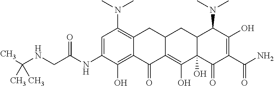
C1=C(NC(CNC(C)(C)C)=O)C(O)=C2C(=C1N(C)C)CC1C(=C(O)C3(O)C(C1)C(N(C)C)C(O)=C(C(N)=O)C3=O)C2=O
